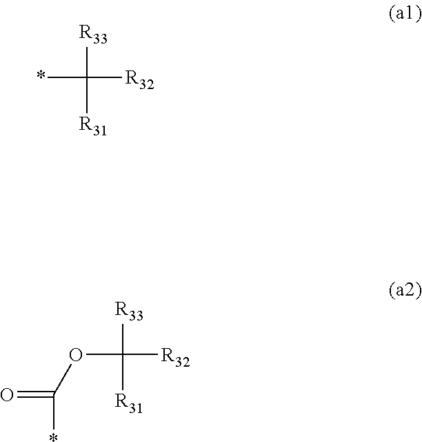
*C([R31])([R33])[R32].O(C([R31])([R33])[R32])C(*)=O
